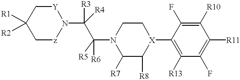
[R1]C1([R2])C[z]N(C(C(N2C([R7])C([R8])[X](C3=C([R13])C(F)=C([R11])C([R10])=C3F)CC2)([R6])[R5])([R3])[R4])[Y]C1
